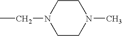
CCN1CCN(C)CC1
